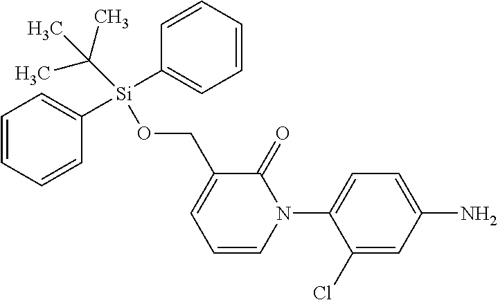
N1(C2=CC=C(N)C=C2Cl)C(=O)C(CO[Si](C(C)(C)C)(C2=CC=CC=C2)C2=CC=CC=C2)=CC=C1
